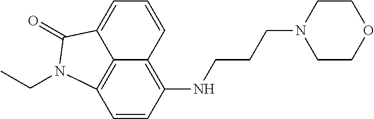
C1=CC2=C(NCCCN3CCOCC3)C=CC3=C2C(=C1)C(=O)N3CC
